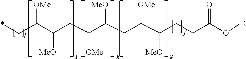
*CC(C(CC(C(CC(C(CCC(OC)=O)[MeO])[OMe])[MeO])[OMe])[MeO])[OMe]
